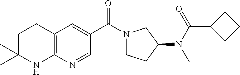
C1C(C)(C)NC2=C(C1)C=C(C(=O)N1CCC(N(C)C(C3CCC3)=O)C1)C=N2
